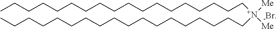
CCCCCCCCCCCCCCCCCC[N+]([Me])([Me])CCCCCCCCCCCCCCCCCC
